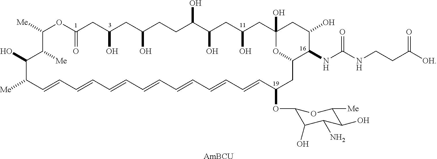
C1([Me])OC(=O)CC(O)CC(O)CCC(O)C(O)CC(O)CC2(O)CC(O)C(NC(NCCC([OH])=O)=O)C(O2)CC(OC2C(O)C(N)C(O)C([Me])O2)C=CC=CC=CC=CC=CC=CC=CC([Me])C(O)C1[Me].[AmBCU]
